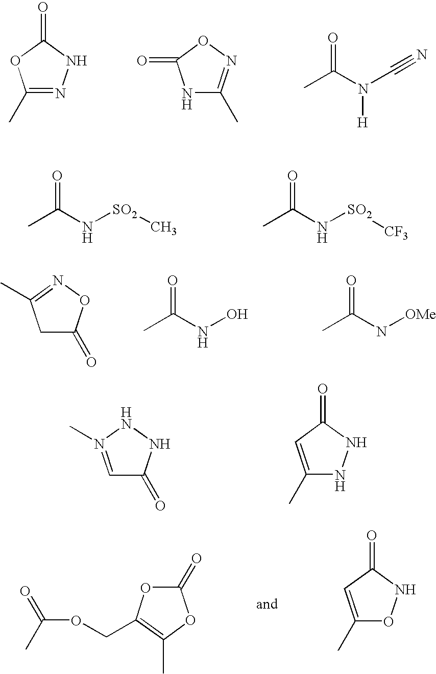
C1(C)=NNC(=O)O1.N1C(C)=NOC1=O.CC(N(C#N)[H])=O.CC(N[SO2]C)=O.CC(N[SO2][CF3])=O.C1C(=O)ON=C1C.CC(NO)=O.CC(N[OMe])=O.C1=N(C)NNC1=O.C1(C)=CC(=O)NN1.C1(C)=CC(=O)NO1.O1C(COC(=O)C)=C(C)OC1=O
